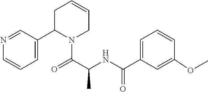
C(C(C)NC(C1=CC=CC(OC)=C1)=O)(=O)N1C(C2=CC=CN=C2)CC=CC1
